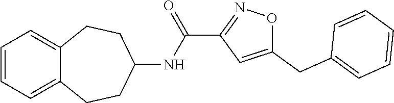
C12=CC=CC=C1CCC(NC(C1=NOC(CC3=CC=CC=C3)=C1)=O)CC2
